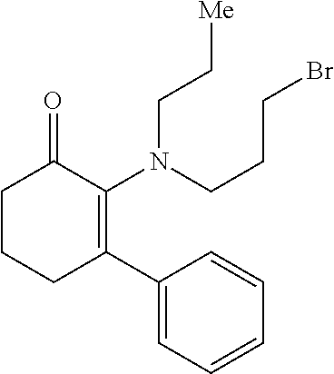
C1CCC(C2=CC=CC=C2)=C(N(CC[Me])CCCBr)C1=O
